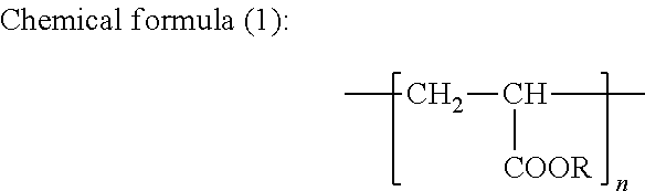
CCC(C)[COOR]
